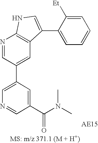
C1=C(C2=CC3=C(N=C2)NC=C3C2=CC=CC=C2[Et])C=C(C(N(C)C)=O)C=N1
